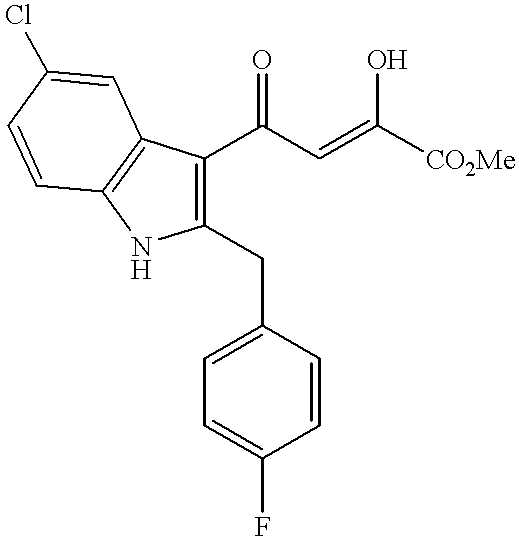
C1(C(C=C(O)[CO2Me])=O)=C(CC2=CC=C(F)C=C2)NC2=C1C=C(Cl)C=C2
